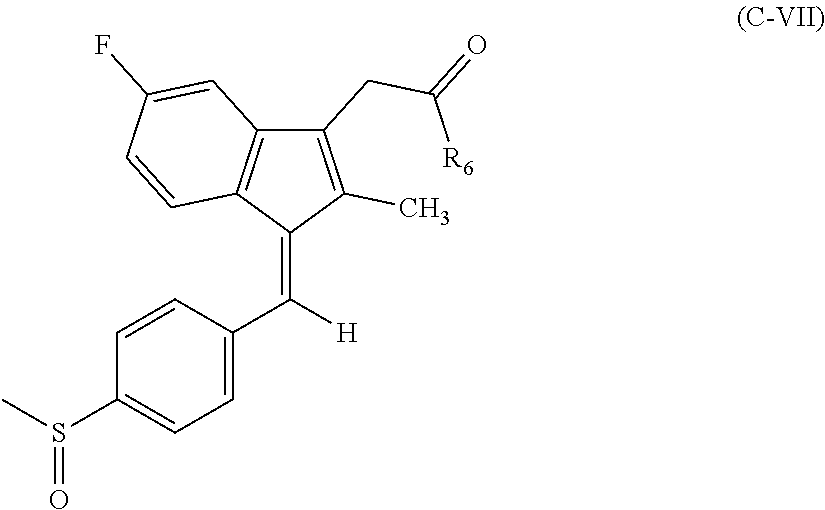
C1(CC([R6])=O)=C(C)C(=C(C2=CC=C(S(C)=O)C=C2)[H])C2=C1C=C(F)C=C2
